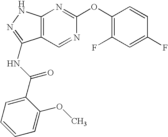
C12=C(NN=C1NC(C1=CC=CC=C1OC)=O)N=C(OC1=C(F)C=C(F)C=C1)N=C2
